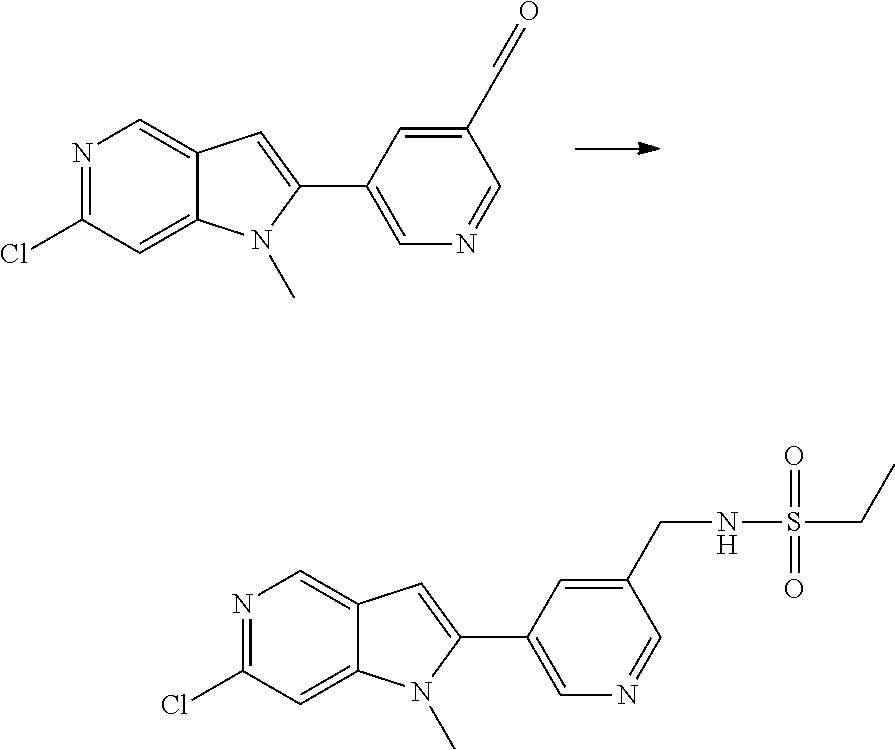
N1=C(Cl)C=C2C(=C1)C=C(C1=CN=CC(C=O)=C1)N2C.N1=C(Cl)C=C2C(=C1)C=C(C1=CN=CC(CNS(CC)(=O)=O)=C1)N2C
